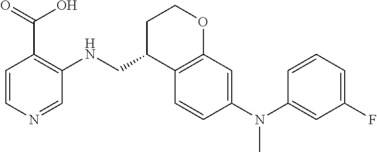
C1=CC(N(C2=CC(F)=CC=C2)C)=CC2=C1C(CNC1=C(C(O)=O)C=CN=C1)CCO2
